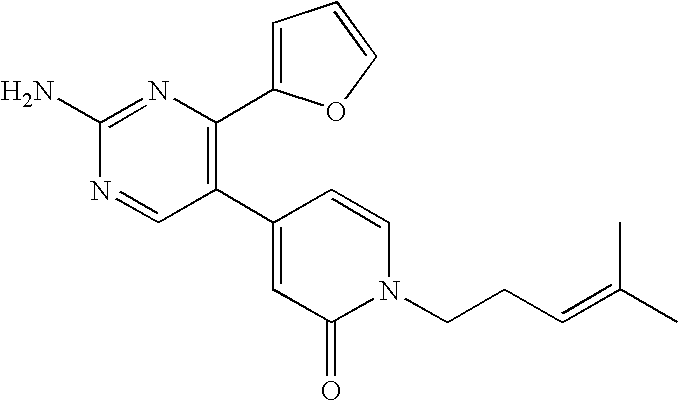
C1(C2=C(C3=CC=CO3)N=C(N)N=C2)=CC(=O)N(CCC=C(C)C)C=C1
